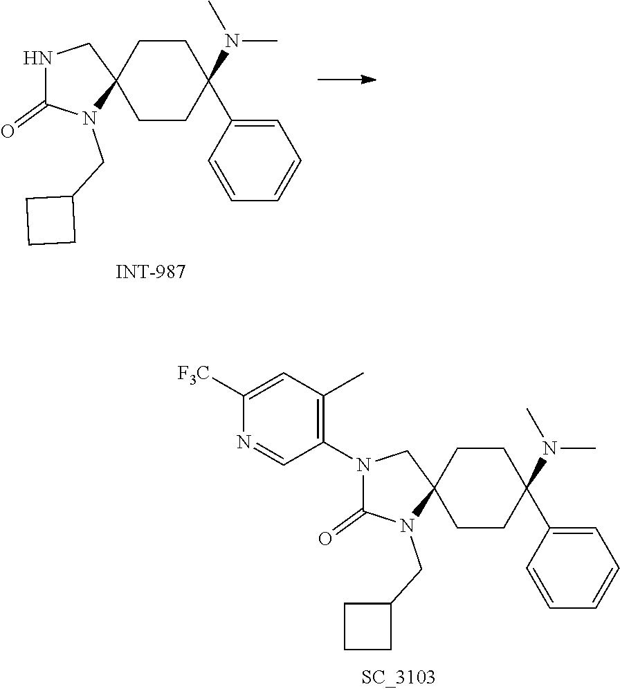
C1CC2(CCC1(N(C)C)C1=CC=CC=C1)CN(C1=C(C)C=C([F3C])N=C1)C(=O)N2CC1CCC1.C1CC2(CCC1(N(C)C)C1=CC=CC=C1)CNC(=O)N2CC1CCC1
